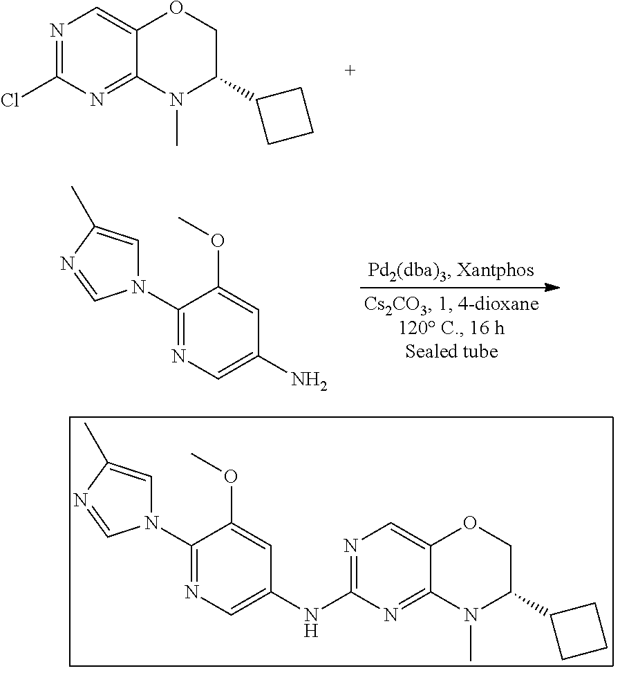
N1(C2=NC=C(N)C=C2OC)C=C(C)N=C1.N1=C(Cl)N=C2C(=C1)OCC(C1CCC1)N2C.N1(C2=NC=C(NC3=NC=C4C(=N3)N(C)C(C3CCC3)CO4)C=C2OC)C=C(C)N=C1
